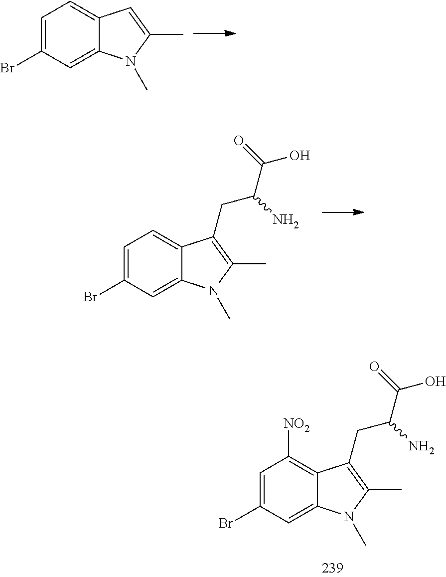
C1=C2C(=CC(Br)=C1)N(C)C(C)=C2.C1=C2C(=CC(Br)=C1)N(C)C(C)=C2CC(C(O)=O)N.[NO2]C1=C2C(=CC(Br)=C1)N(C)C(C)=C2CC(C(O)=O)N
